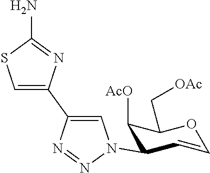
C1=COC(C[OAc])C([AcO])C1N1N=NC(C2=CSC(N)=N2)=C1
